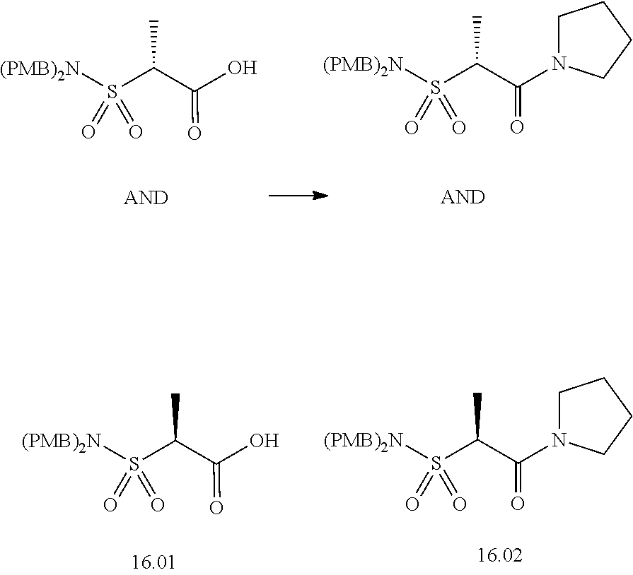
S(C(C(O)=O)C)(=O)(=O)[(PMB)2N].S(C(C(=O)N1CCCC1)C)(=O)(=O)[(PMB)2N].S(C(C(O)=O)C)(=O)(=O)[(PMB)2N].S(C(C(=O)N1CCCC1)C)(=O)(=O)[(PMB)2N]
